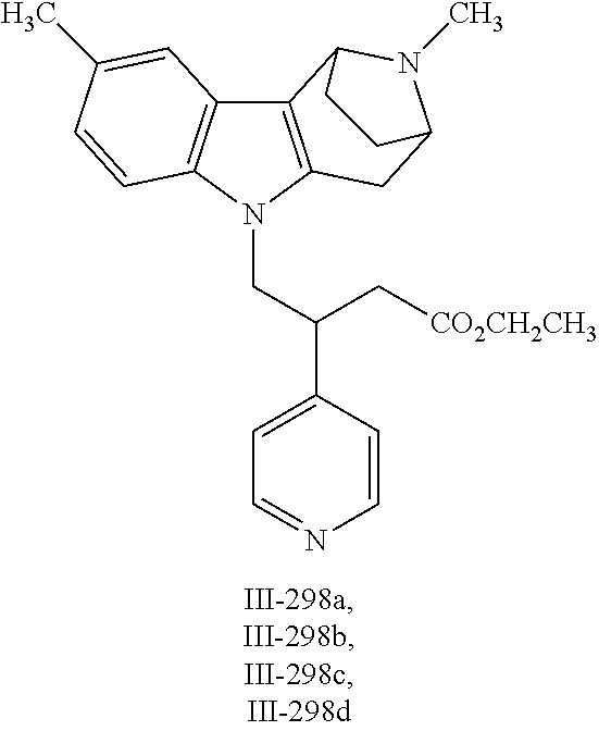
C12=C(N(CC(C3=CC=NC=C3)C[CO2CH2CH3])C3=C1C=C(C)C=C3)CC1N(C)C2CC1
